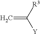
C=C([R3])[Y]
